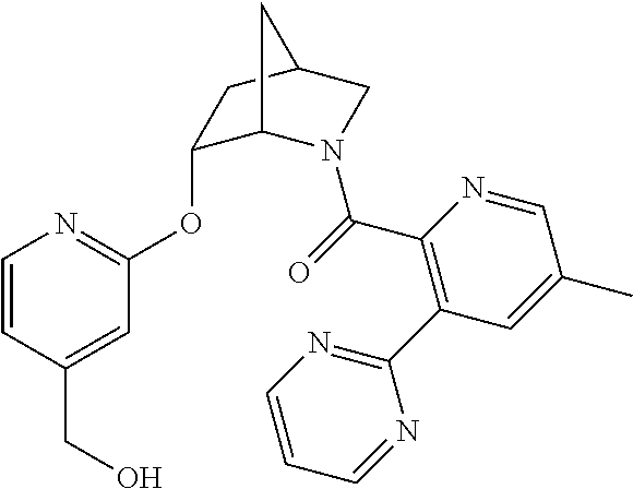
C1=CC(CO)=CC(OC2C3N(C(=O)C4=C(C5=NC=CC=N5)C=C(C)C=N4)CC(C2)C3)=N1
